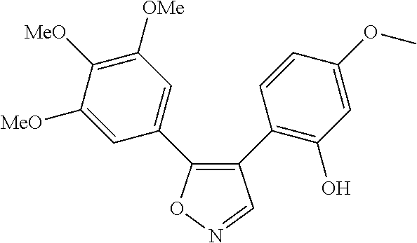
C1(C2=C(O)C=C(OC)C=C2)=C(C2=CC([OMe])=C([MeO])C([MeO])=C2)ON=C1
